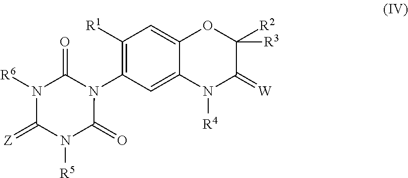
C1([R1])=C(N2C(=O)N([R6])C(=[Z])N([R5])C2=O)C=C2C(=C1)OC([R2])([R3])C(=[W])N2[R4]
